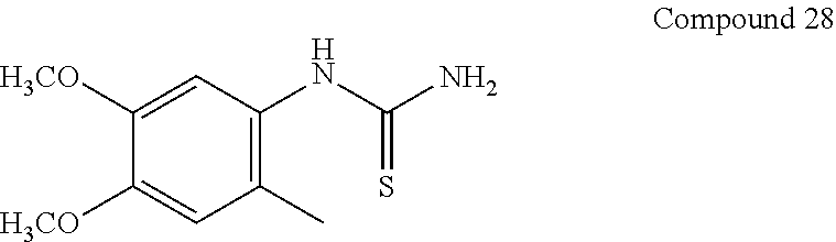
C1(C)=C(NC(N)=S)C=C([H3CO])C([H3CO])=C1
